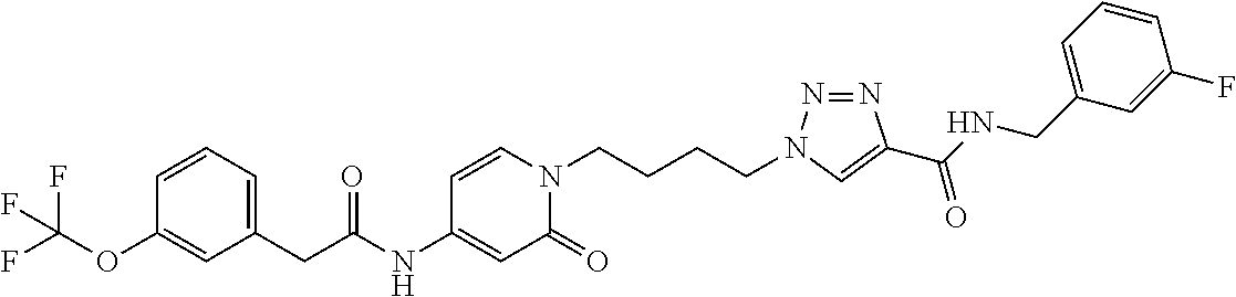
C(NC1=CC(=O)N(CCCCN2N=NC(C(NCC3=CC=CC(F)=C3)=O)=C2)C=C1)(CC1=CC=CC(OC(F)(F)F)=C1)=O
